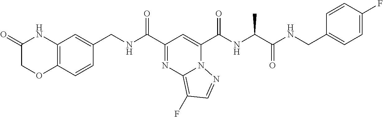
C12=C(C=CC(CNC(C3=NC4=C(F)C=NN4C(C(NC(C(=O)NCC4=CC=C(F)C=C4)C)=O)=C3)=O)=C1)OCC(=O)N2
